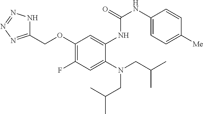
C1(OCC2=NN=NN2)=C(F)C=C(N(CC(C)C)CC(C)C)C(NC(NC2=CC=C([Me])C=C2)=O)=C1
